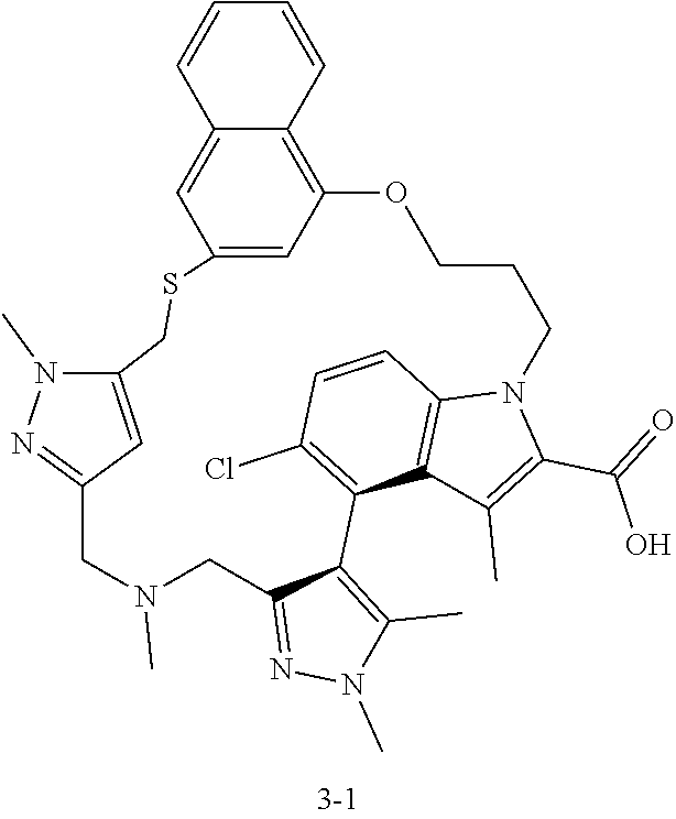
C12=CC(=C3C(=C1)C=CC=C3)OCCCN1C3=C(C(=C(Cl)C=C3)C3=C(C)N(C)N=C3CN(C)CC3=NN(C)C(=C3)CS2)C(C)=C1C(=O)O
